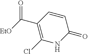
C(C1=C(Cl)NC(=O)C=C1)([EtO])=O
